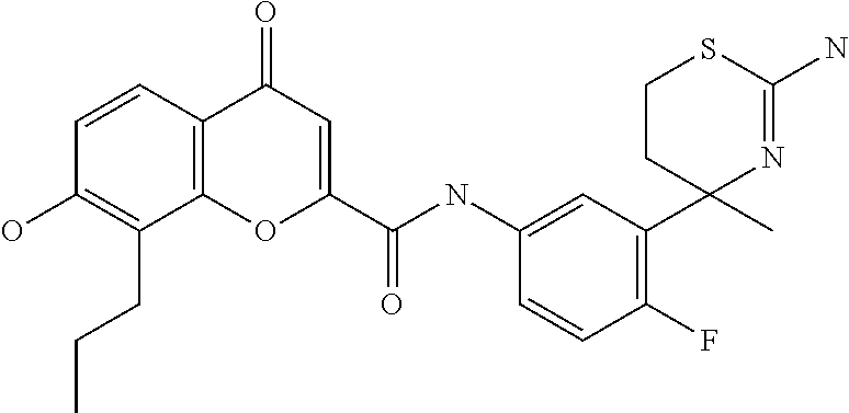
C1(NC(C2=CC(=O)C3=C(O2)C(CCC)=C(O)C=C3)=O)=CC(C2(C)N=C(N)SCC2)=C(F)C=C1
